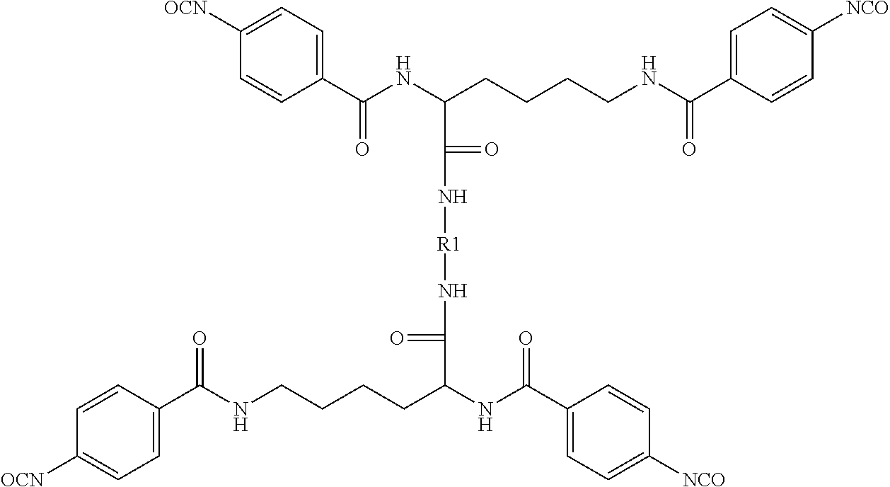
C1(C(NC(CCCCNC(C2=CC=C([NCO])C=C2)=O)C(=O)N[R1]NC(=O)C(CCCCNC(=O)C2=CC=C([OCN])C=C2)NC(=O)C2=CC=C([NCO])C=C2)=O)=CC=C([OCN])C=C1
